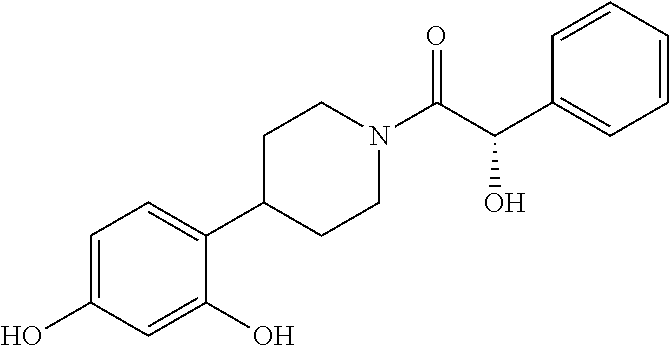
C1=C(O)C=C(O)C(C2CCN(C(C(C3=CC=CC=C3)O)=O)CC2)=C1
